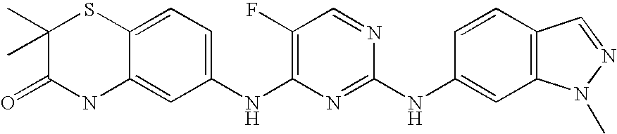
C12=CC=C(NC3=C(F)C=NC(NC4=CC5=C(C=C4)C=NN5C)=N3)C=C1NC(=O)C(C)(C)S2
